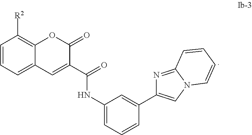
C1=CC=C2C(=C1[R2])OC(=O)C(C(NC1=CC=CC(C3=CN4C(=N3)C=CC=C4)=C1)=O)=C2
